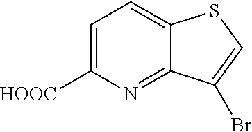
C1=C([HOOC])N=C2C(=C1)SC=C2Br
